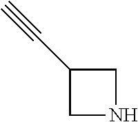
C1NCC1C#C
